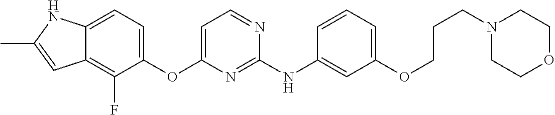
C12=CC=C(OC3=CC=NC(NC4=CC(OCCCN5CCOCC5)=CC=C4)=N3)C(F)=C1C=C(C)N2
